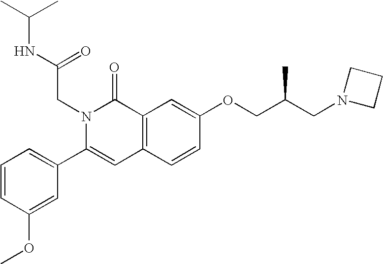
C1=CC(OC)=CC(C2=CC3=C(C(=O)N2CC(=O)NC(C)C)C=C(OCC(CN2CCC2)C)C=C3)=C1
